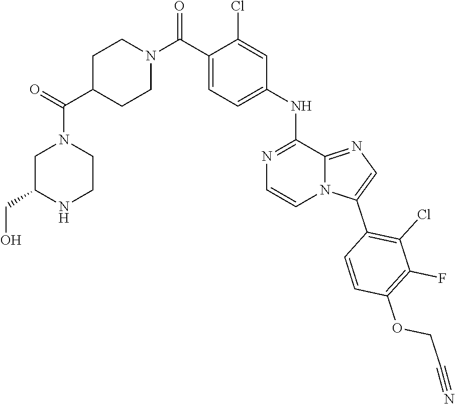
C1C(C(N2CC(CO)NCC2)=O)CCN(C(C2=CC=C(NC3=NC=CN4C3=NC=C4C3=C(Cl)C(F)=C(OCC#N)C=C3)C=C2Cl)=O)C1
